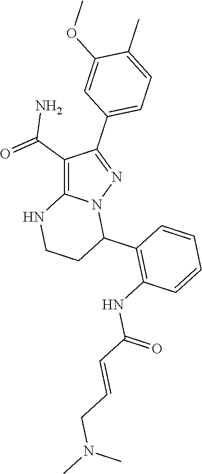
C1(C(N)=O)=C2N(N=C1C1=CC=C(C)C(OC)=C1)C(C1=C(NC(=O)C=CCN(C)C)C=CC=C1)CCN2
